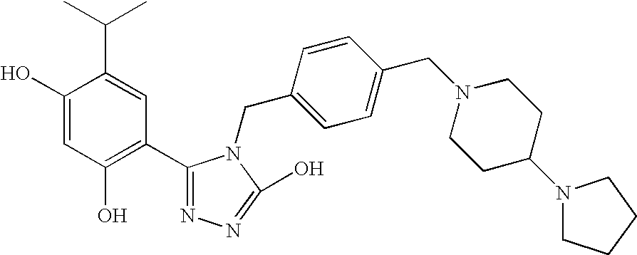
C1(O)=CC(O)=C(C2=NN=C(O)N2CC2=CC=C(CN3CCC(N4CCCC4)CC3)C=C2)C=C1C(C)C
